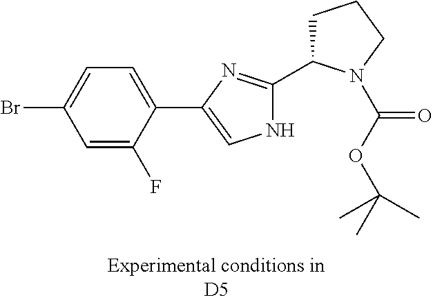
C1=C(F)C(C2=CNC(C3CCCN3C(=O)OC(C)(C)C)=N2)=CC=C1Br
